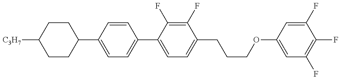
C1(C2=CC=C(C3=CC=C(CCCOC4=CC(F)=C(F)C(F)=C4)C(F)=C3F)C=C2)CCC([C3H7])CC1
